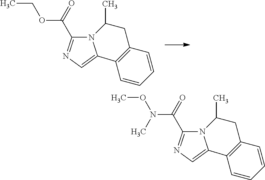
C1=CC2=C(C=C1)C1=CN=C(C(=O)OCC)N1C(C)C2.C1=CC2=C(C=C1)C1=CN=C(C(=O)N(OC)C)N1C(C)C2
